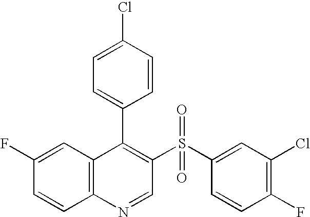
C12=C(C=C(F)C=C1)C(C1=CC=C(Cl)C=C1)=C(S(C1=CC(Cl)=C(F)C=C1)(=O)=O)C=N2
